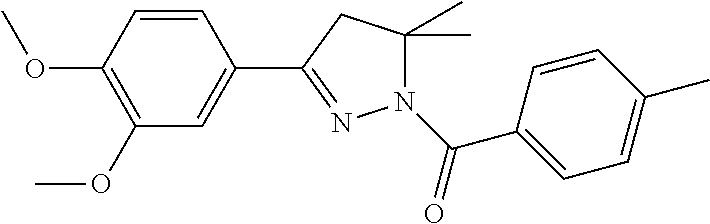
C1=CC(OC)=C(OC)C=C1C1=NN(C(C2=CC=C(C)C=C2)=O)C(C)(C)C1
